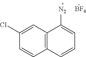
C12=C(C=C(Cl)C=C1)C([N2])=CC=C2.[BF4]
